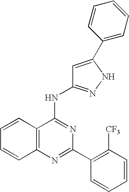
C12=C(N=C(C3=C([CF3])C=CC=C3)N=C1NC1=NNC(C3=CC=CC=C3)=C1)C=CC=C2
